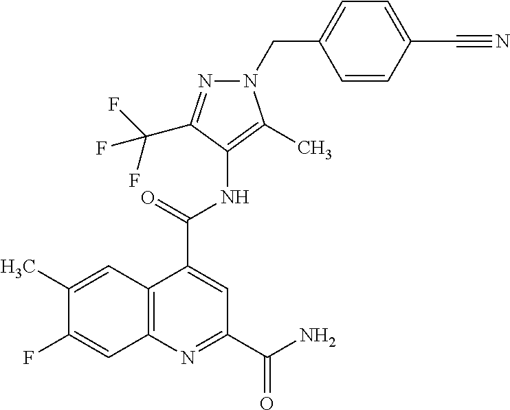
C12=C(N=C(C(=O)N)C=C1C(=O)NC1=C(C)N(CC3=CC=C(C#N)C=C3)N=C1C(F)(F)F)C=C(F)C(C)=C2
